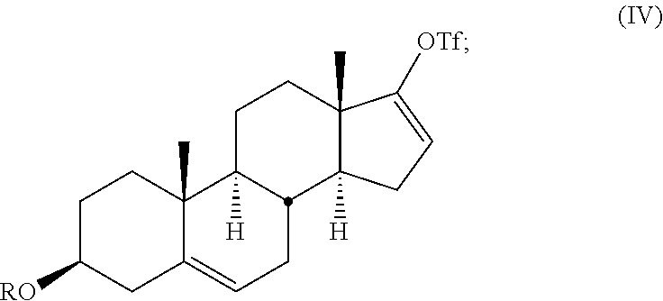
C1C([RO])CC2=CCC3C([H])(C2(C)C1)CCC1(C)C3([H])CC=C1[OTf]
